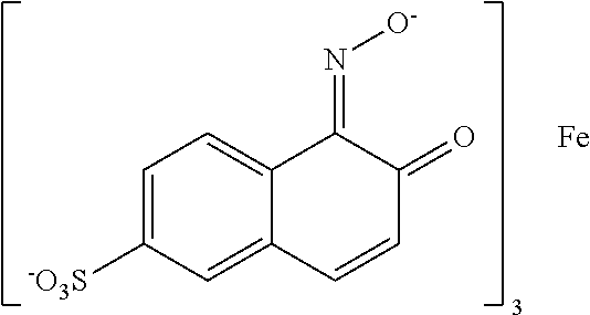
C1=C([-O3S])C=C2C(=C1)C(=N[O-])C(=O)C=C2.[Fe]
